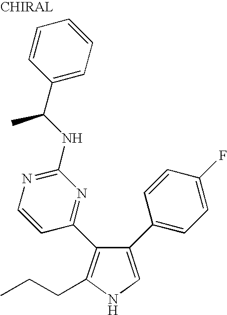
C1(C2=CC=C(F)C=C2)=CNC(CCC)=C1C1=NC(NC(C2=CC=CC=C2)C)=NC=C1
